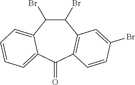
C1(Br)C(Br)C2=C(C(=O)C3=CC=CC=C13)C=CC(Br)=C2
